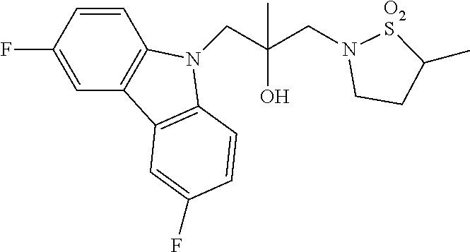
C1=CC(F)=CC2=C1N(CC(CN1CCC(C)[O2S]1)(O)C)C1=C2C=C(F)C=C1
